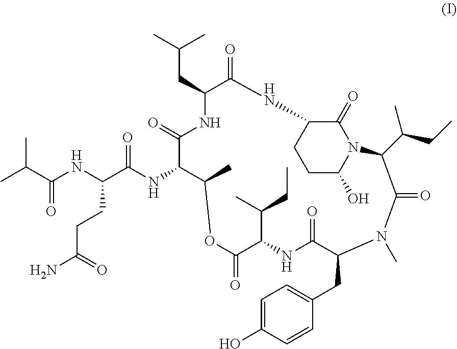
CC(C(NC(C(NC1C(C)OC(=O)C(C(C)CC)NC(=O)C(CC2=CC=C(O)C=C2)N(C)C(=O)C(C(C)CC)N2C(=O)C(NC(=O)C(CC(C)C)NC1=O)CCC2O)=O)CCC(N)=O)=O)C
